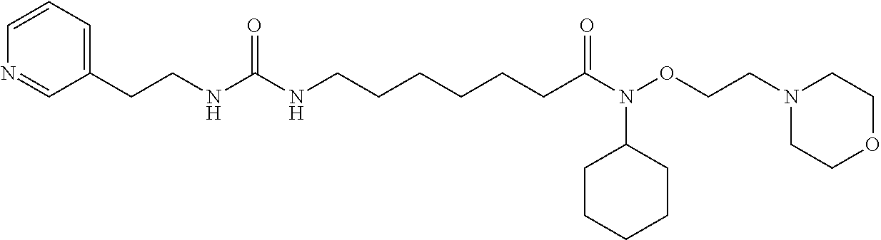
C(CCCCC(=O)N(OCCN1CCOCC1)C1CCCCC1)CNC(NCCC1=CC=CN=C1)=O
